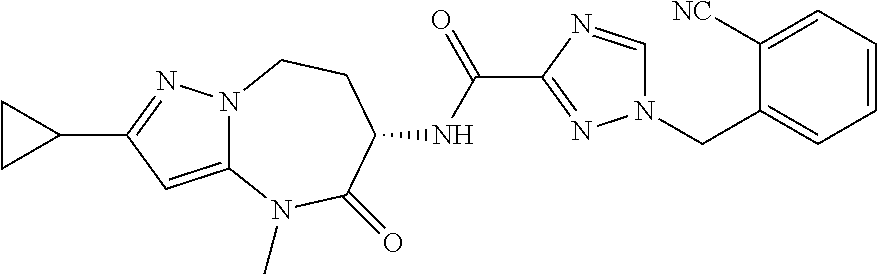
C12=CC(C3CC3)=NN1CCC(NC(C1=NN(CC3=CC=CC=C3[NC])C=N1)=O)C(=O)N2C
